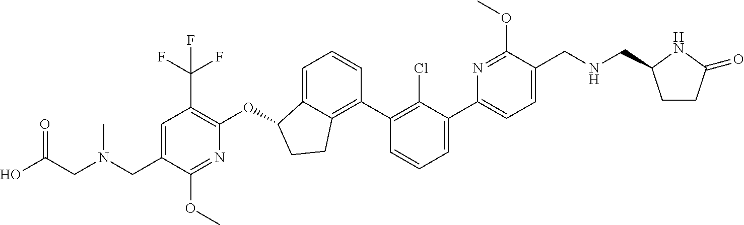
C(C1=CC(C(F)(F)F)=C(OC2C3=CC=CC(C4=C(Cl)C(C5=CC=C(CNCC6CCC(=O)N6)C(OC)=N5)=CC=C4)=C3CC2)N=C1OC)N(CC(O)=O)C
